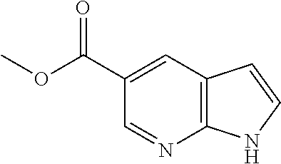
C1(C(OC)=O)=CC2=C(N=C1)NC=C2
